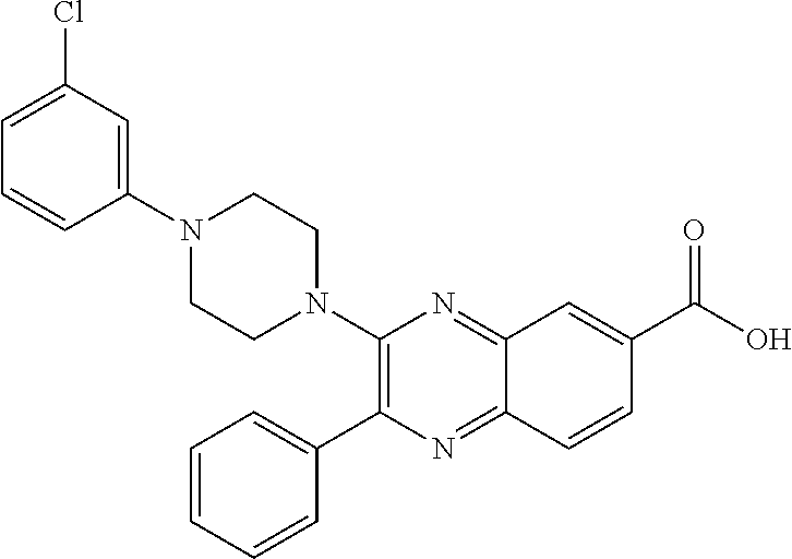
C12=NC(N3CCN(C4=CC(Cl)=CC=C4)CC3)=C(C3=CC=CC=C3)N=C1C=CC(C(O)=O)=C2
